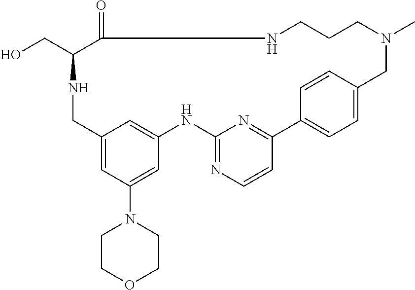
C1COCCN1C1=CC2=CC(=C1)CNC(CO)C(=O)NCCCN(C)CC1=CC=C(C3=NC(=NC=C3)N2)C=C1
